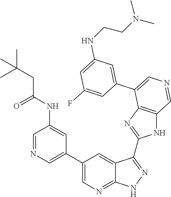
C1=C(C2=CN=CC3=C2N=C(C2=NNC4=NC=C(C5=CN=CC(NC(CC(C)(C)C)=O)=C5)C=C42)N3)C=C(F)C=C1NCCN(C)C
